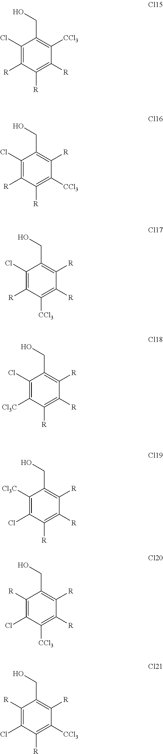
C1(Cl)=C([R])C([R])=C([R])C([CCl3])=C1CO.C1(Cl)=C([R])C([R])=C([CCl3])C([R])=C1CO.C1(Cl)=C([R])C([CCl3])=C([R])C([R])=C1CO.C1(Cl)=C([Cl3C])C([R])=C([R])C([R])=C1CO.C1([Cl3C])=C(Cl)C([R])=C([R])C([R])=C1CO.C1([R])=C(Cl)C([CCl3])=C([R])C([R])=C1CO.C1([R])=C(Cl)C([R])=C([CCl3])C([R])=C1CO
